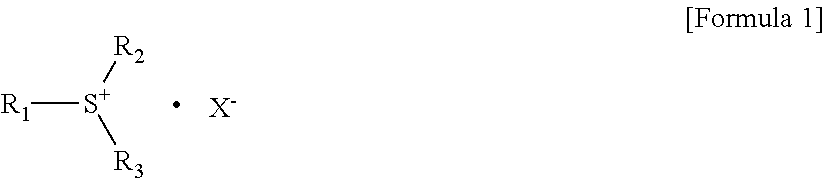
[R1][S+]([R2])[R3].[X-]
